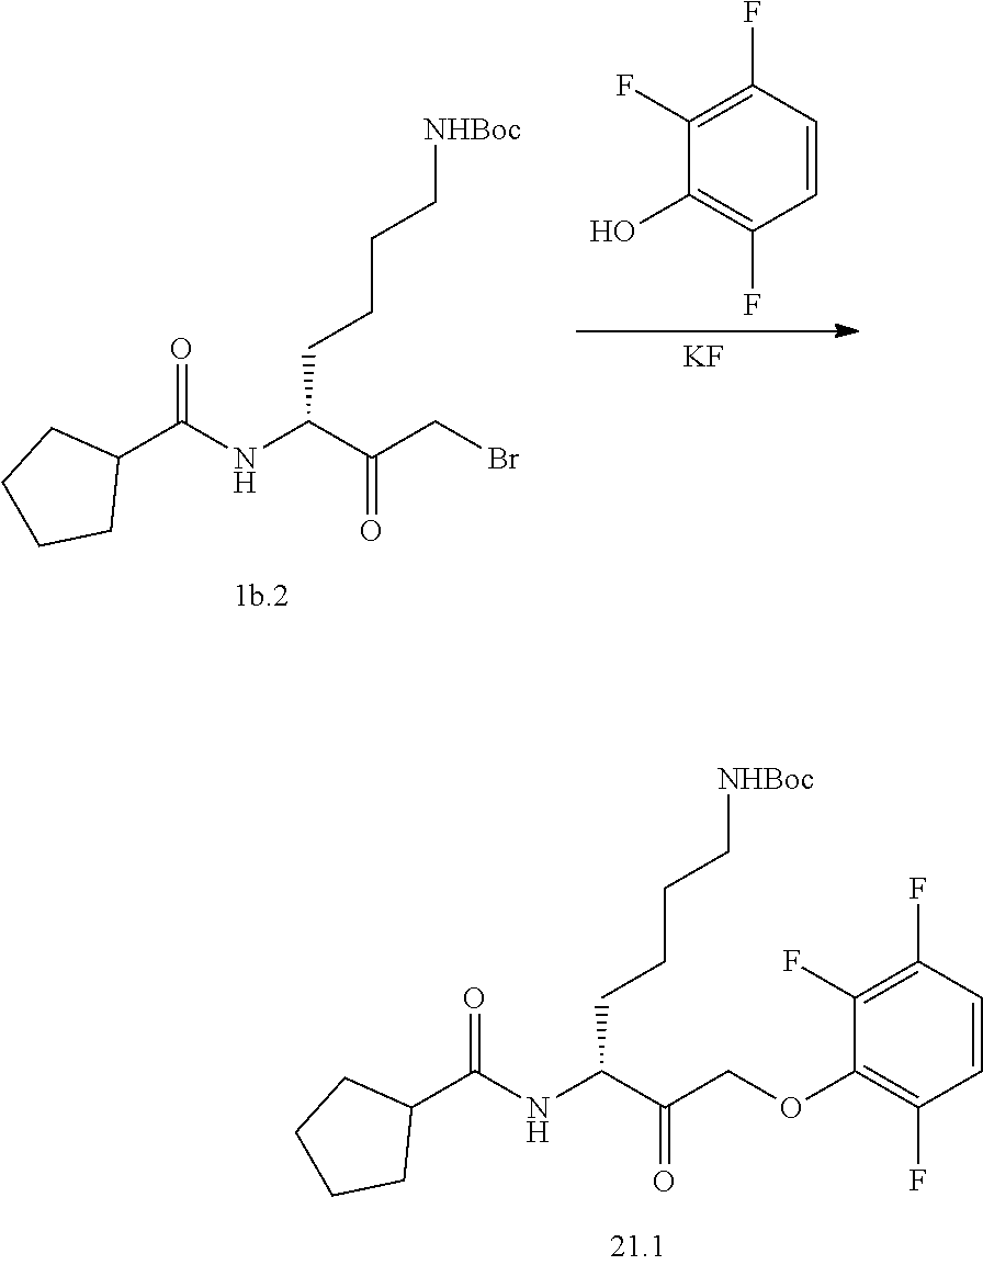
C(C(C(COC1=C(F)C=CC(F)=C1F)=O)NC(C1CCCC1)=O)CCC[NHBoc].C1(F)=C(F)C=CC(F)=C1O.[KF].C(C(C(CBr)=O)NC(C1CCCC1)=O)CCC[NHBoc]
